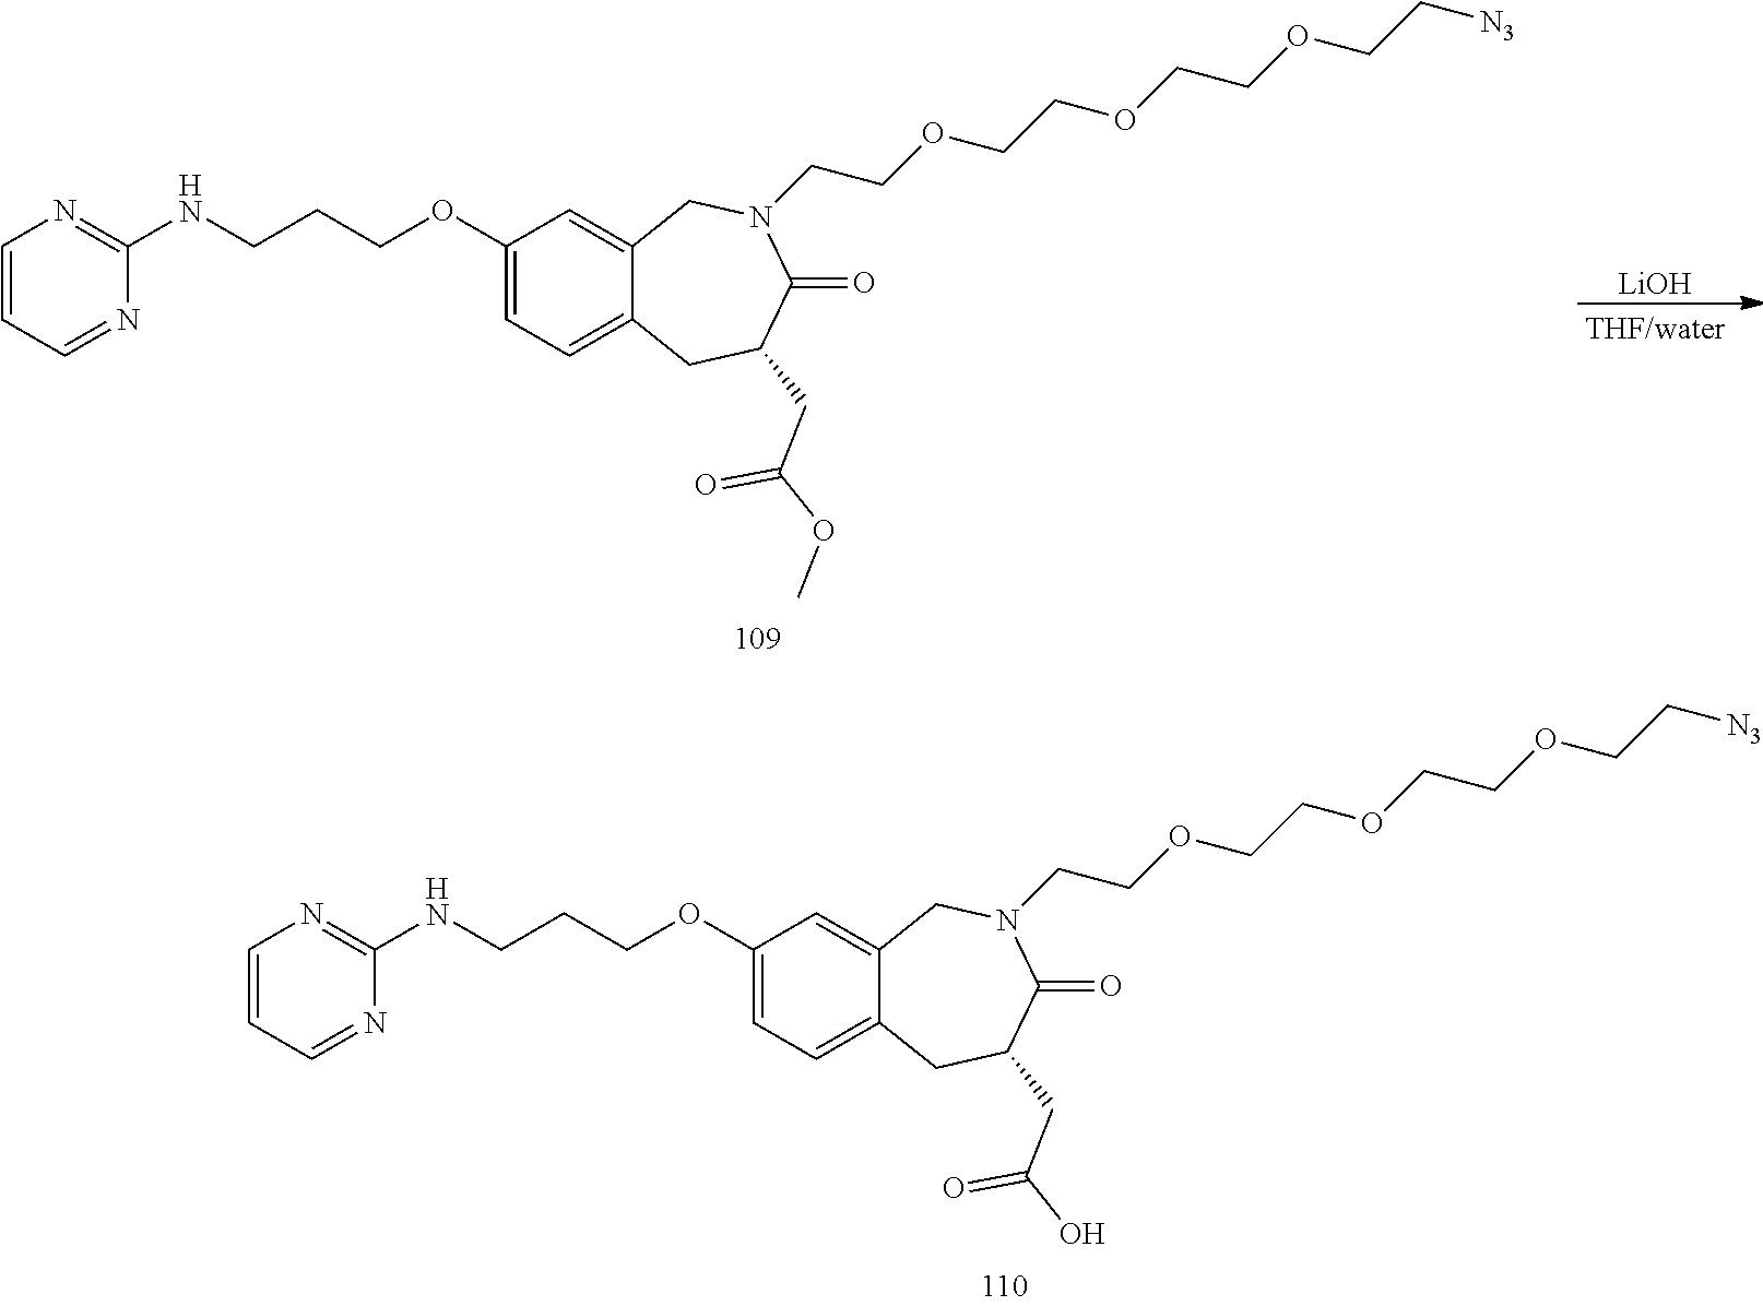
C1(OCCCNC2=NC=CC=N2)=CC=C2C(=C1)CN(CCOCCOCCOCC[N3])C(=O)C(CC(=O)O)C2.C1(OCCCNC2=NC=CC=N2)=CC=C2C(=C1)CN(CCOCCOCCOCC[N3])C(=O)C(CC(=O)OC)C2.[LiOH]
